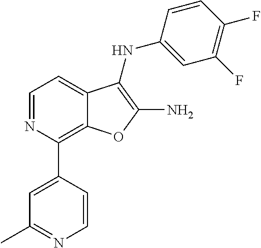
C12=C(C3=CC(C)=NC=C3)N=CC=C1C(NC1=CC(F)=C(F)C=C1)=C(N)O2
